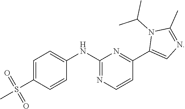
C1=C(S(=O)(=O)C)C=CC(NC2=NC=CC(C3=CN=C(C)N3C(C)C)=N2)=C1
